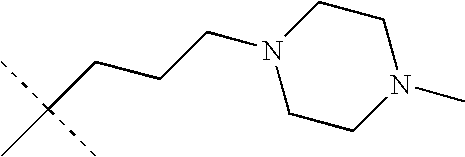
C1CN(C)CCN1CCCC(C)(C)C
